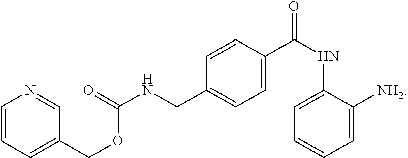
C1=CC=C(COC(NCC2=CC=C(C(NC3=CC=CC=C3[NH2])=O)C=C2)=O)C=N1
